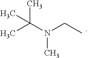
N(CC)(C(C)(C)C)C
